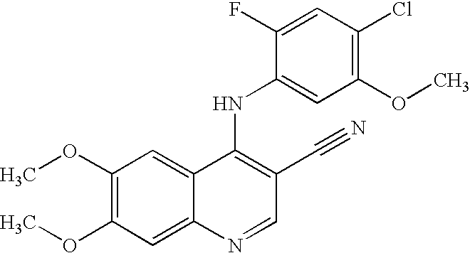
C1(OC)=C(OC)C=C2C(=C1)C(NC1=CC(OC)=C(Cl)C=C1F)=C(C#N)C=N2
